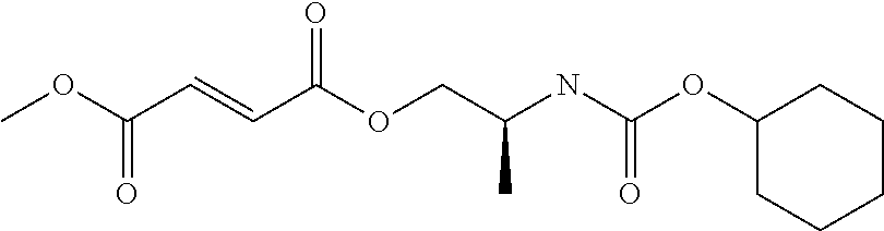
C1(OC(NC(COC(C=CC(OC)=O)=O)C)=O)CCCCC1
